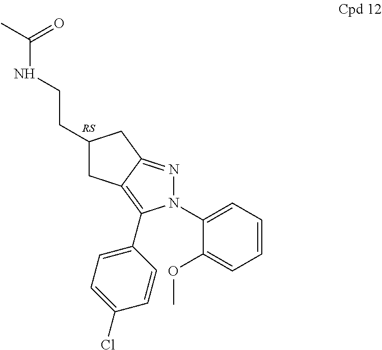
C1(CCNC(C)=O)CC2=C(C3=CC=C(Cl)C=C3)N(C3=CC=CC=C3OC)N=C2C1
